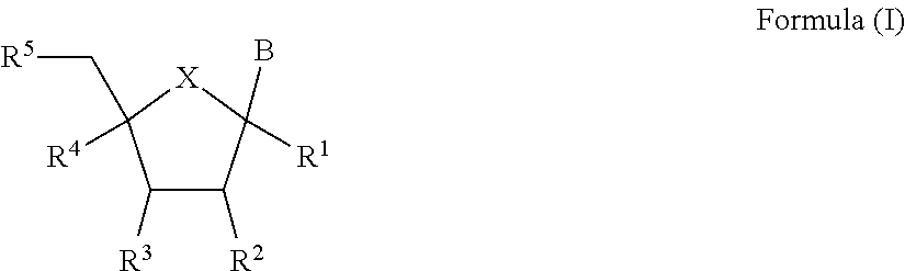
C1([R3])C([R2])C([R1])(B)[X]C1([R4])C[R5]
